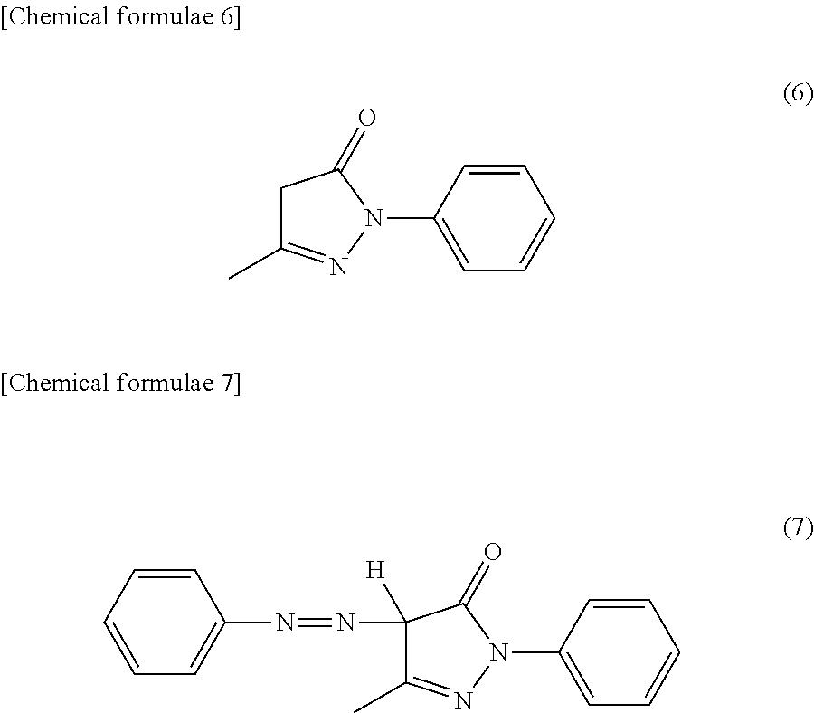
C1C(C)=NN(C2=CC=CC=C2)C1=O.C1=CC=CC(N=NC2([H])C(C)=NN(C3=CC=CC=C3)C2=O)=C1
